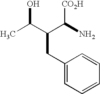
CC(C(CC1=CC=CC=C1)C(N)[CO2H])O
